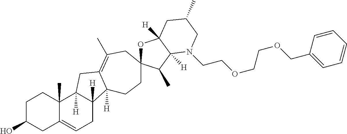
C1C(O)CC2=CCC3([H])C([H])(C2(C)C1)CC1=C(C)CC2(CCC31[H])OC1([H])C([H])(C2C)N(CCOCCOCC2=CC=CC=C2)CC(C)C1
